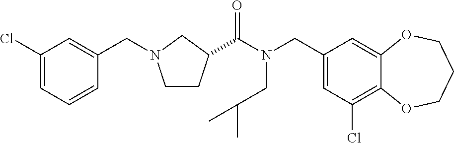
C1(CN(C(=O)C2CCN(CC3=CC(Cl)=CC=C3)C2)CC(C)C)=CC(Cl)=C2C(=C1)OCCCO2
